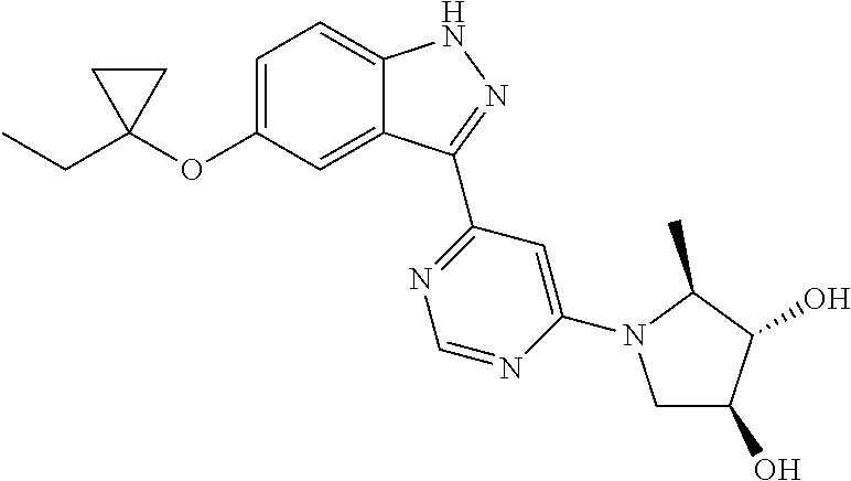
CCC1(OC2=CC=C3C(=C2)C(C2=NC=NC(N4CC(O)C(O)C4C)=C2)=NN3)CC1
